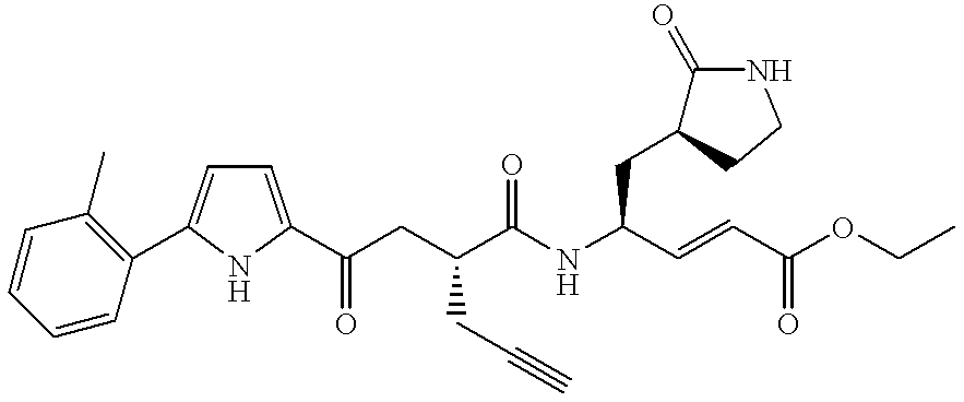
C1=C(C(CC(C(NC(C=CC(OCC)=O)CC2C(=O)NCC2)=O)CC#C)=O)NC(C2=C(C)C=CC=C2)=C1
